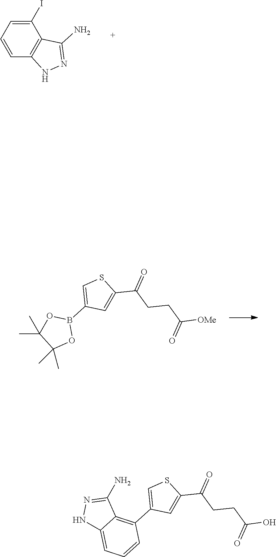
C1(C)(C)OB(C2=CSC(C(CCC([OMe])=O)=O)=C2)OC1(C)C.C1=CC=C(I)C2=C1NN=C2N.C1(C2=CSC(C(CCC(O)=O)=O)=C2)=C2C(=CC=C1)NN=C2N
